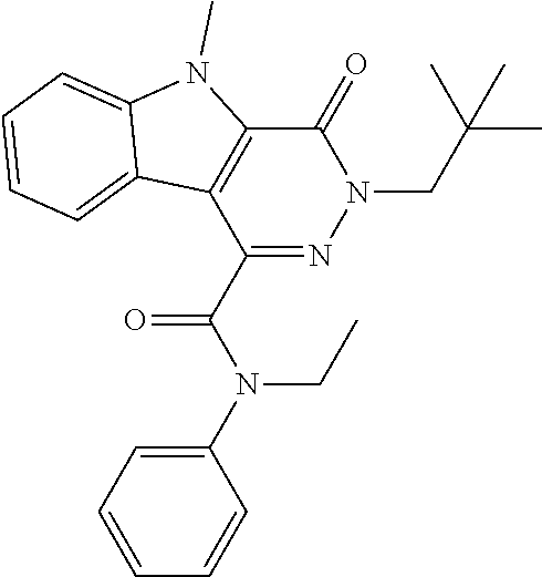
C1(=O)C2=C(C(C(N(CC)C3=CC=CC=C3)=O)=NN1CC(C)(C)C)C1=CC=CC=C1N2C
